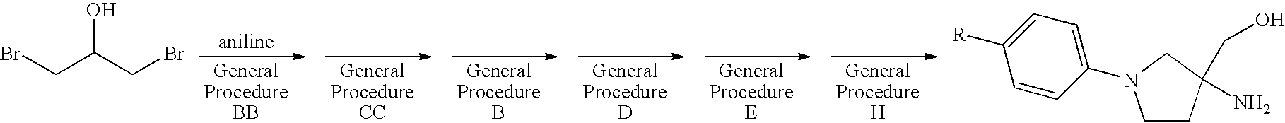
BrCC(CBr)O.C1=C([R])C=CC(N2CCC(N)(CO)C2)=C1
